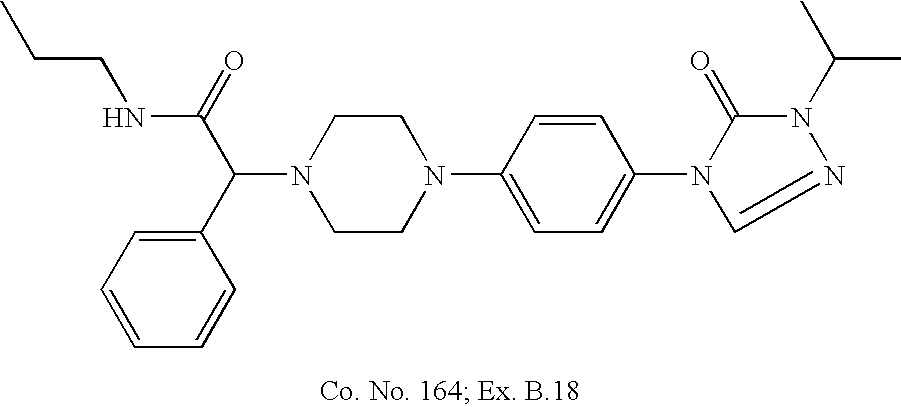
N1(C(C2=CC=CC=C2)C(=O)NCCC)CCN(C2=CC=C(N3C(=O)N(C(C)C)N=C3)C=C2)CC1
